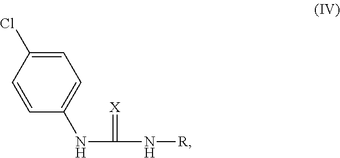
C1=CC(NC(=[X])N[R])=CC=C1Cl
